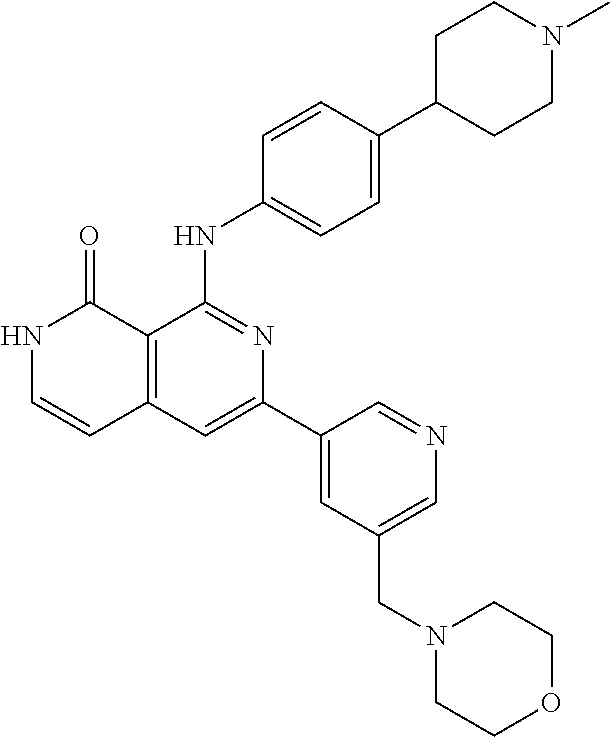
C1=CC(NC2=NC(C3=CC(CN4CCOCC4)=CN=C3)=CC3=C2C(=O)NC=C3)=CC=C1C1CCN(C)CC1
